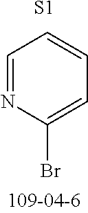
C1=NC(Br)=CC=C1.[S1]
